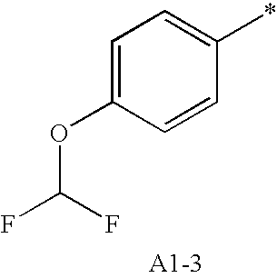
C1=C(OC(F)F)C=CC(*)=C1
